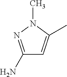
C1(N)=NN(C)C(C)=C1
